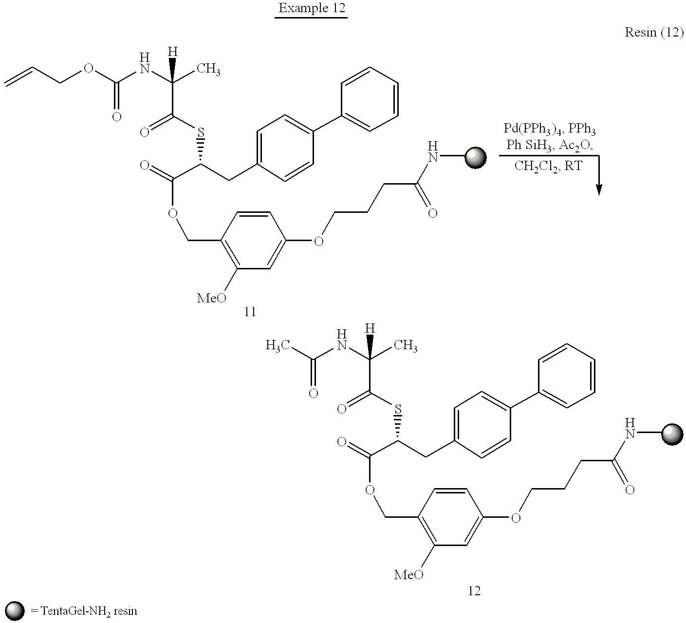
C(C(CC1=CC=C(C2=CC=CC=C2)C=C1)SC(C(NC(OCC=C)=O)(C)[H])=O)(=O)OCC1=C([MeO])C=C(OCCCC(=O)NC)C=C1.C(C(CC1=CC=C(C2=CC=CC=C2)C=C1)SC(C(NC(C)=O)(C)[H])=O)(=O)OCC1=C([MeO])C=C(OCCCC(=O)NC)C=C1
